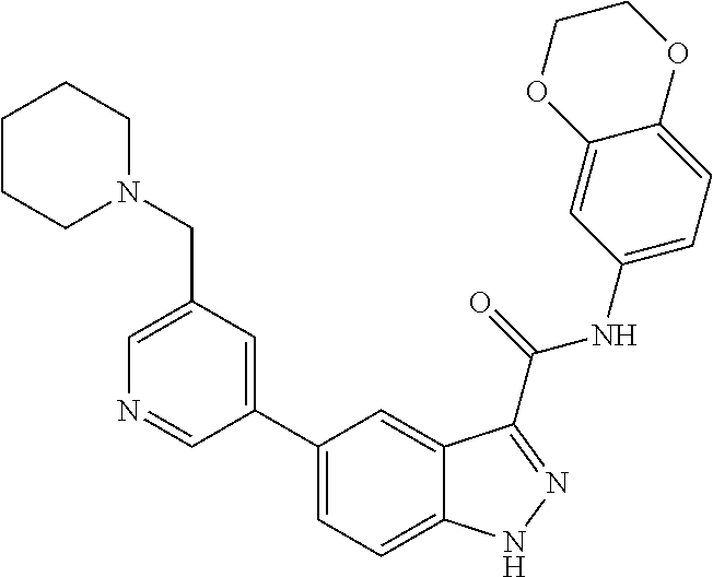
C1(CN2CCCCC2)=CN=CC(C2=CC=C3C(=C2)C(C(NC2=CC=C4C(=C2)OCCO4)=O)=NN3)=C1
